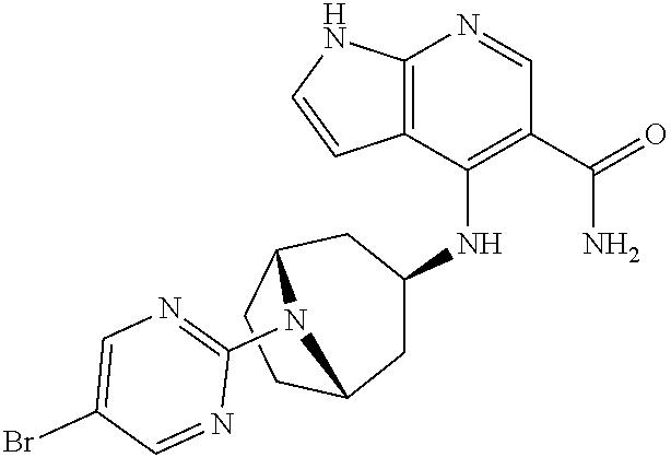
C12=C(C(NC3CC4CCC(C3)N4C3=NC=C(Br)C=N3)=C(C(=O)N)C=N1)C=CN2
